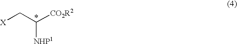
[X]CC([NHP1])[CO2R2]
